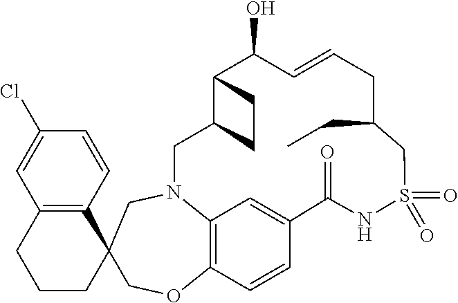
C12(COC3=C4N(C1)CC1C(C(O)C=CCC(CC)CS(=O)(=O)NC(=O)C(=C4)C=C3)CC1)C1=C(CCC2)C=C(Cl)C=C1
